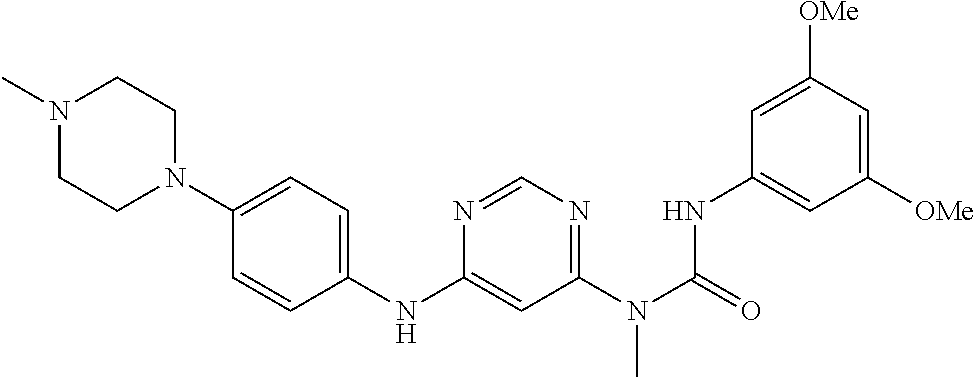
C1=C([OMe])C=C([OMe])C=C1NC(N(C1=NC=NC(NC2=CC=C(N3CCN(C)CC3)C=C2)=C1)C)=O
